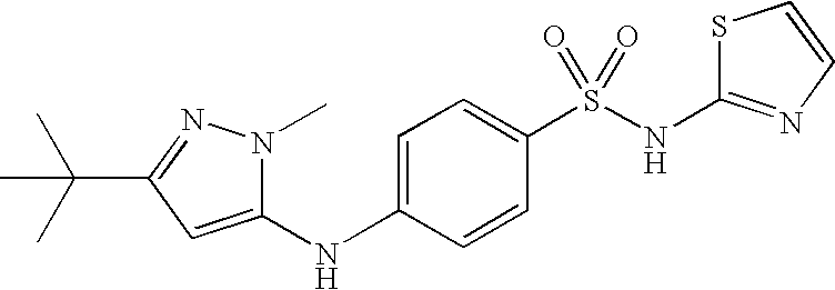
C1(C(C)(C)C)=NN(C)C(NC2=CC=C(S(NC3=NC=CS3)(=O)=O)C=C2)=C1
